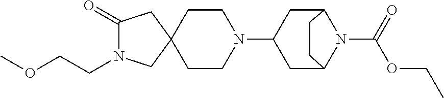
C1(=O)N(CCOC)CC2(C1)CCN(C1CC3N(C(OCC)=O)C(C1)CC3)CC2
